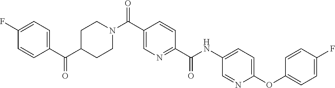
N(C(C1=NC=C(C(=O)N2CCC(C(C3=CC=C(F)C=C3)=O)CC2)C=C1)=O)C1=CC=C(OC2=CC=C(F)C=C2)N=C1
